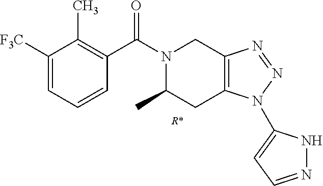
[R*].C1([F3C])=CC=CC(C(N2C(C)CC3=C(C2)N=NN3C2=CC=NN2)=O)=C1C
